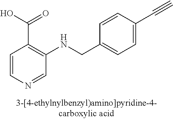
C1=CN=CC(NCC2=CC=C(C#C)C=C2)=C1C(O)=O
